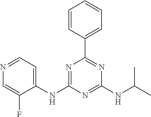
C1=CC(C2=NC(NC(C)C)=NC(NC3=CC=NC=C3F)=N2)=CC=C1
